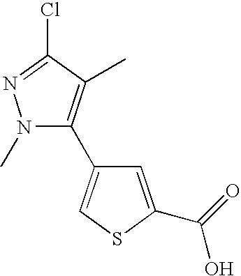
N1(C)C(C2=CSC(C(=O)O)=C2)=C(C)C(Cl)=N1
